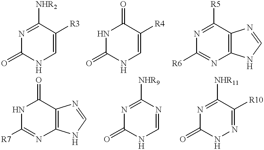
N1=C([NHR2])C([R3])=CNC1=O.N1C(=O)NC=C([R4])C1=O.N1=C([R5])C2=C(N=C1[R6])NC=N2.N1C([R7])=NC2=C(C1=O)N=CN2.N1=C([NHR9])N=CNC1=O.N1=C([NHR11])C([R10])=NNC1=O
